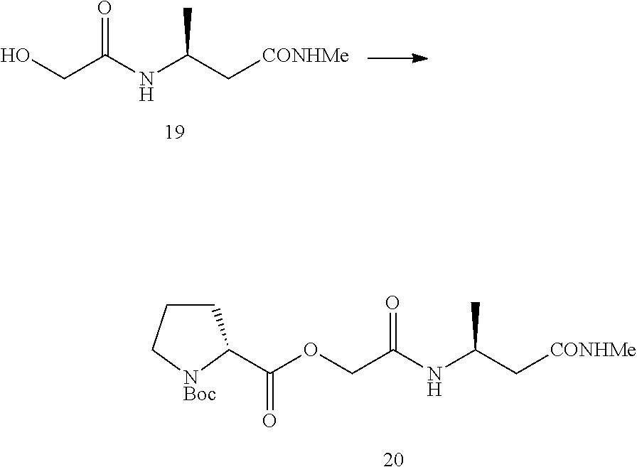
O(CC(NC(C[CONHMe])C)=O)C(=O)C1CCC[NBoc]1.OCC(NC(C[CONHMe])C)=O
